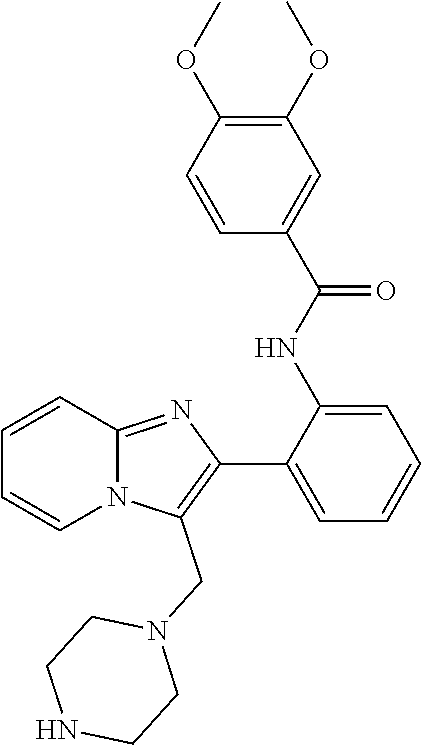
C1=CC2=NC(C3=CC=CC=C3NC(C3=CC(OC)=C(OC)C=C3)=O)=C(CN3CCNCC3)N2C=C1
